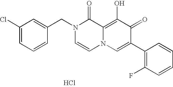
C1=C(CN2C=CN3C(=C(O)C(=O)C(C4=C(F)C=CC=C4)=C3)C2=O)C=CC=C1Cl.Cl
